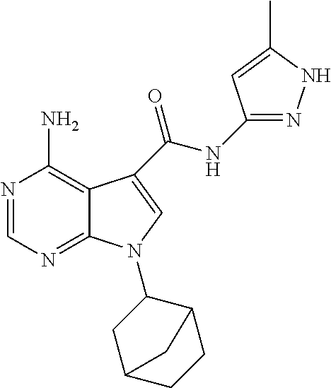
N1=CN=C2C(=C1N)C(C(NC1=NNC(C)=C1)=O)=CN2C1CC2CCC1C2
